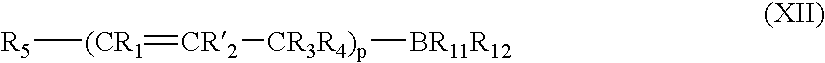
[R5][(CR1]=[CR2][CR3R4)p][BR11R12]
